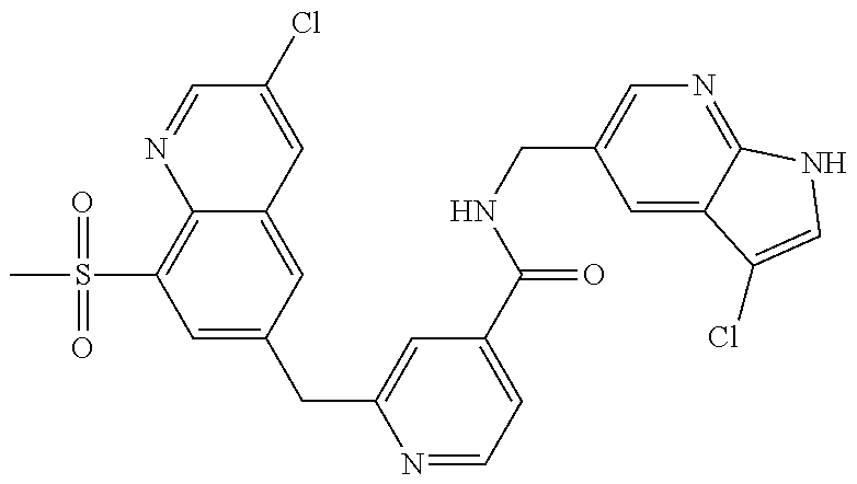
C1=C(CC2=CC(C(NCC3=CN=C4C(=C3)C(Cl)=CN4)=O)=CC=N2)C=C2C(=C1S(C)(=O)=O)N=CC(Cl)=C2
